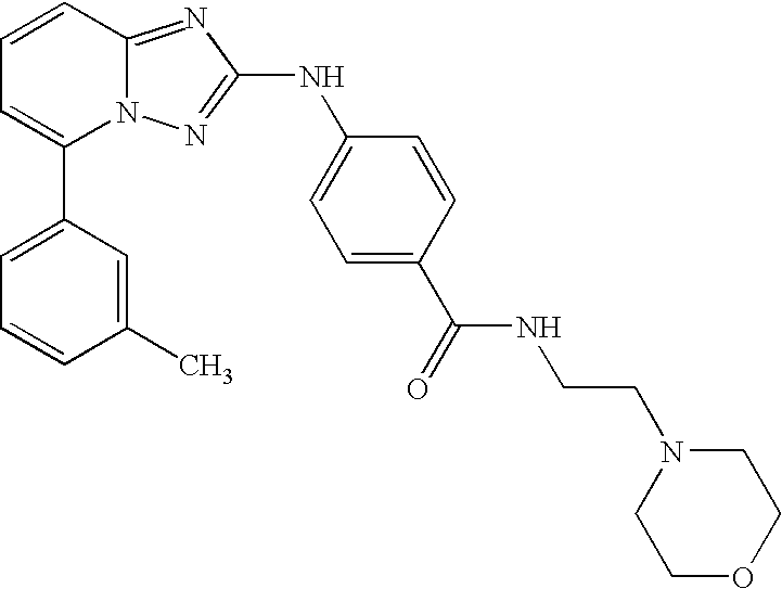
C1(C2=CC=CC3=NC(NC4=CC=C(C(=O)NCCN5CCOCC5)C=C4)=NN23)=CC=CC(C)=C1
